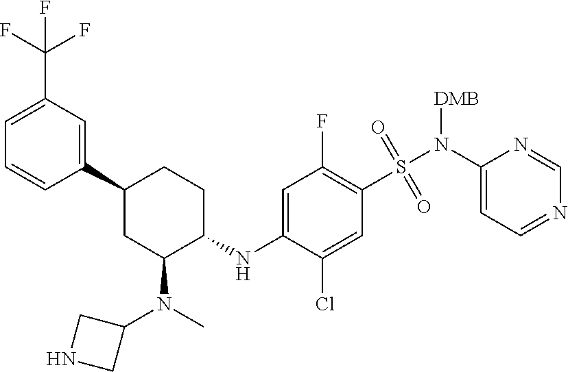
C1=CC(C2CC(N(C)C3CNC3)C(NC3=CC(F)=C(S(=O)(=O)N(C4=CC=NC=N4)[DMB])C=C3Cl)CC2)=CC(C(F)(F)F)=C1
